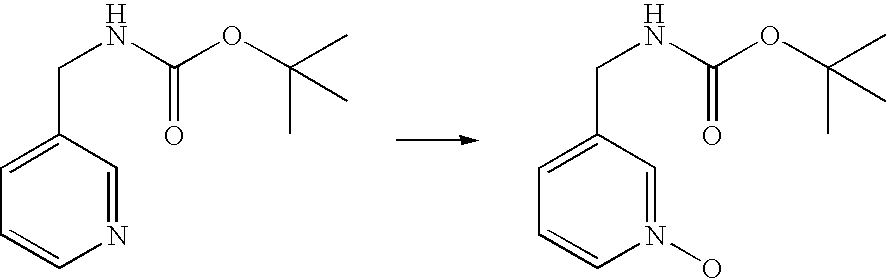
N1(O)=CC(CNC(OC(C)(C)C)=O)=CC=C1.N1=CC(CNC(OC(C)(C)C)=O)=CC=C1
